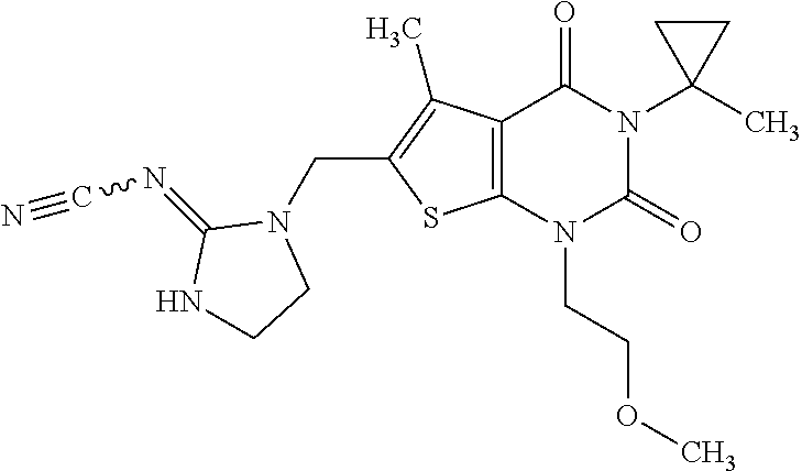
C12=C(N(CCOC)C(=O)N(C3(C)CC3)C1=O)SC(CN1C(=NC#N)NCC1)=C2C
